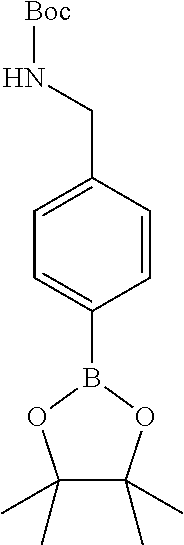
C1(CN[Boc])=CC=C(B2OC(C)(C)C(C)(C)O2)C=C1
